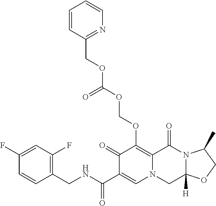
C1(F)=CC(F)=C(CNC(C2=CN3CC4([H])N(C(=O)C3=C(OCOC(=O)OCC3=NC=CC=C3)C2=O)C(C)CO4)=O)C=C1
